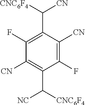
C1(F)=C(C([CNC6F4])[CN])C([CN])=C(F)C(C([CNC6F4])[NC])=C1[CN]
